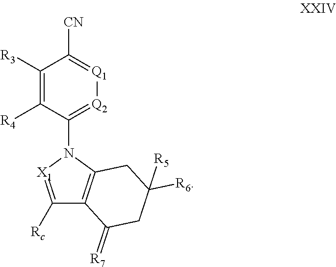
C1([Rc])=[X1]N(C2=[Q2][Q1]=C([CN])C([R3])=C2[R4])C2=C1C(=[R7])CC([R6])([R5])C2
